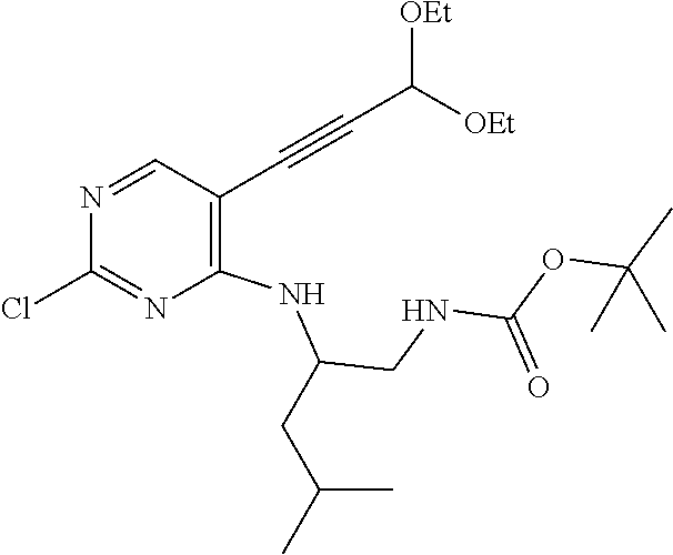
N1=CC(C#CC([OEt])[OEt])=C(NC(CNC(OC(C)(C)C)=O)CC(C)C)N=C1Cl
